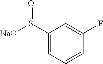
C1(S([NaO])=O)=CC=CC(F)=C1
